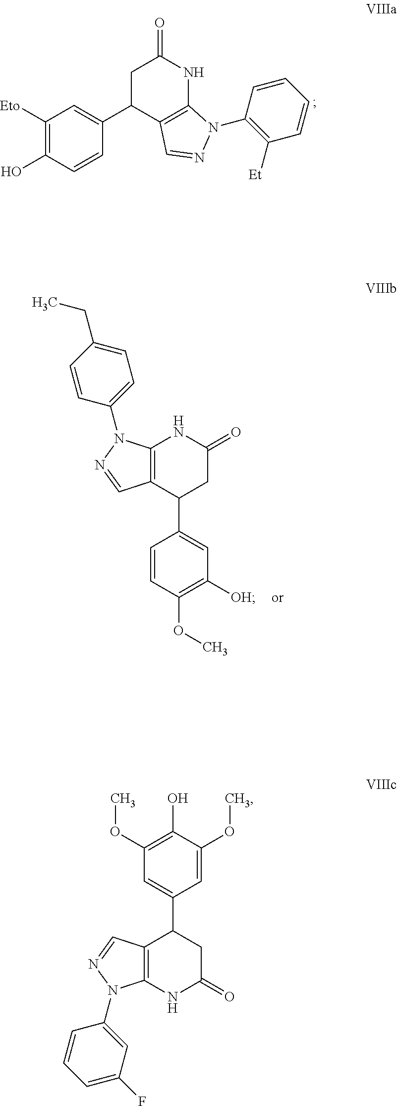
C1C(C2=CC([Eto])=C(O)C=C2)C2=C(NC1=O)N(C1=C([Et])C=CC=C1)N=C2.C12=C(N(C3=CC=C(CC)C=C3)N=C1)NC(=O)CC2C1=CC([OH])=C(OC)C=C1.C12=C(N(C3=CC(F)=CC=C3)N=C1)NC(=O)CC2C1=CC(OC)=C(O)C(OC)=C1
